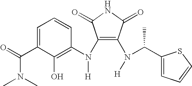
C1=CC(N([H])C2=C(N(C(C3=CC=CS3)C)[H])C(=O)NC2=O)=C(O)C(C(=O)N(C)C)=C1
